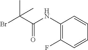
BrC(C(NC1=C(F)C=CC=C1)=O)(C)C
